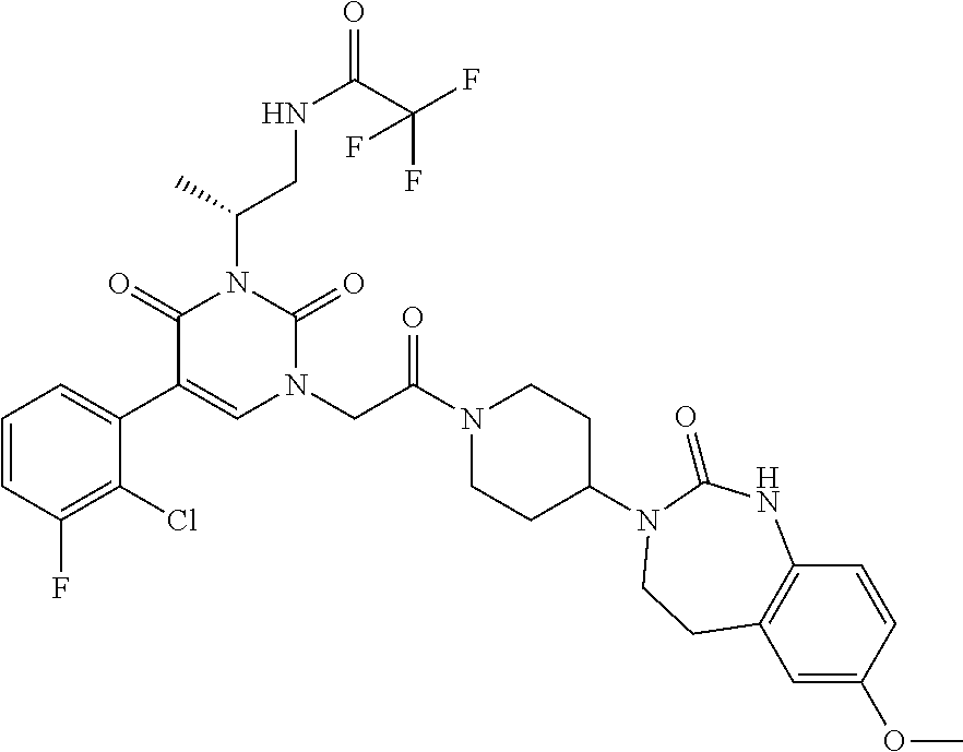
C1=CC(F)=C(Cl)C(C2=CN(CC(N3CCC(N4C(=O)NC5=C(C=C(OC)C=C5)CC4)CC3)=O)C(=O)N(C(CNC(=O)C(F)(F)F)C)C2=O)=C1
